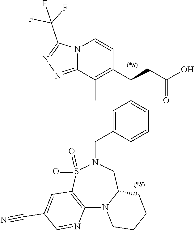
N12C(=NN=C1C(F)(F)F)C(C)=C(C(CC(O)=O)C1=CC=C(C)C(CN3S(=O)(=O)C4=C(N5C(C3)CCCC5)N=CC(C#N)=C4)=C1)C=C2
